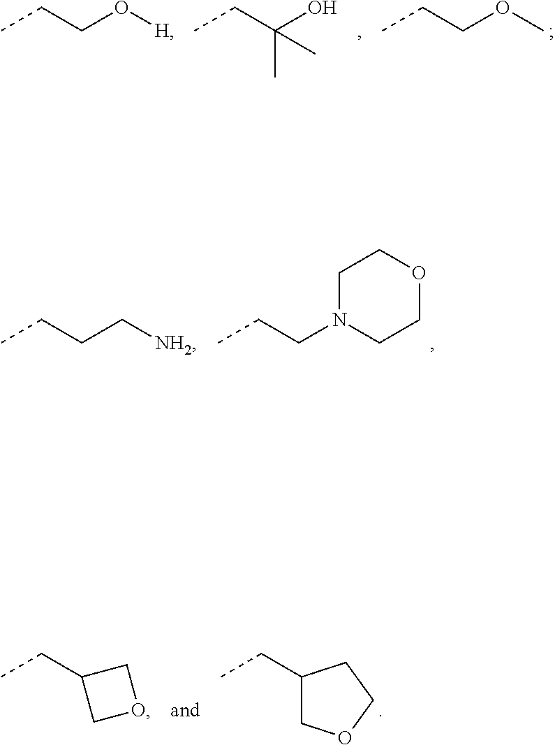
C(C)(CC)(O)C.C(CC)O[H].C(CC)OC.C(CC)C[NH2].C(CC)N1CCOCC1.C1(CC)COC1.C1(CC)COCC1
